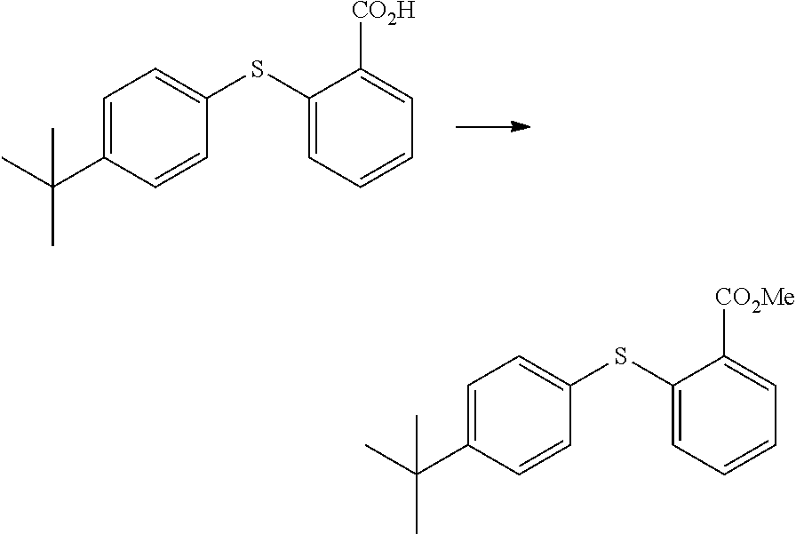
C1=C(C(C)(C)C)C=CC(SC2=CC=CC=C2[CO2H])=C1.C1=C(C(C)(C)C)C=CC(SC2=CC=CC=C2[CO2Me])=C1
